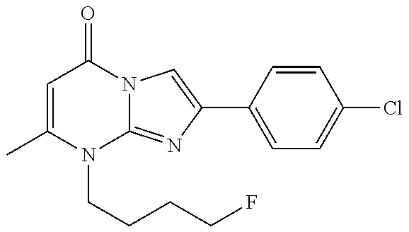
C1=C(C)N(CCCCF)C2=NC(C3=CC=C(Cl)C=C3)=CN2C1=O
